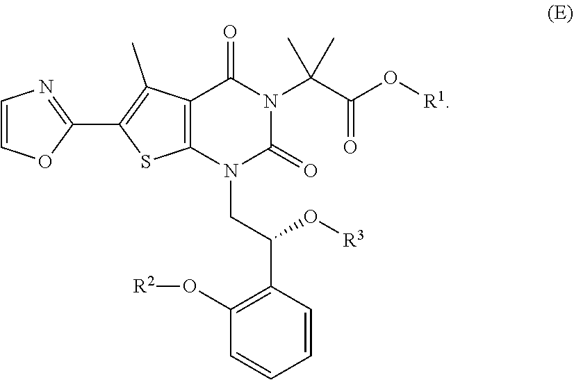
C1=CC(C(CN2C(=O)N(C(C(O[R1])=O)(C)C)C(=O)C3=C2SC(C2=NC=CO2)=C3C)O[R3])=C(O[R2])C=C1
